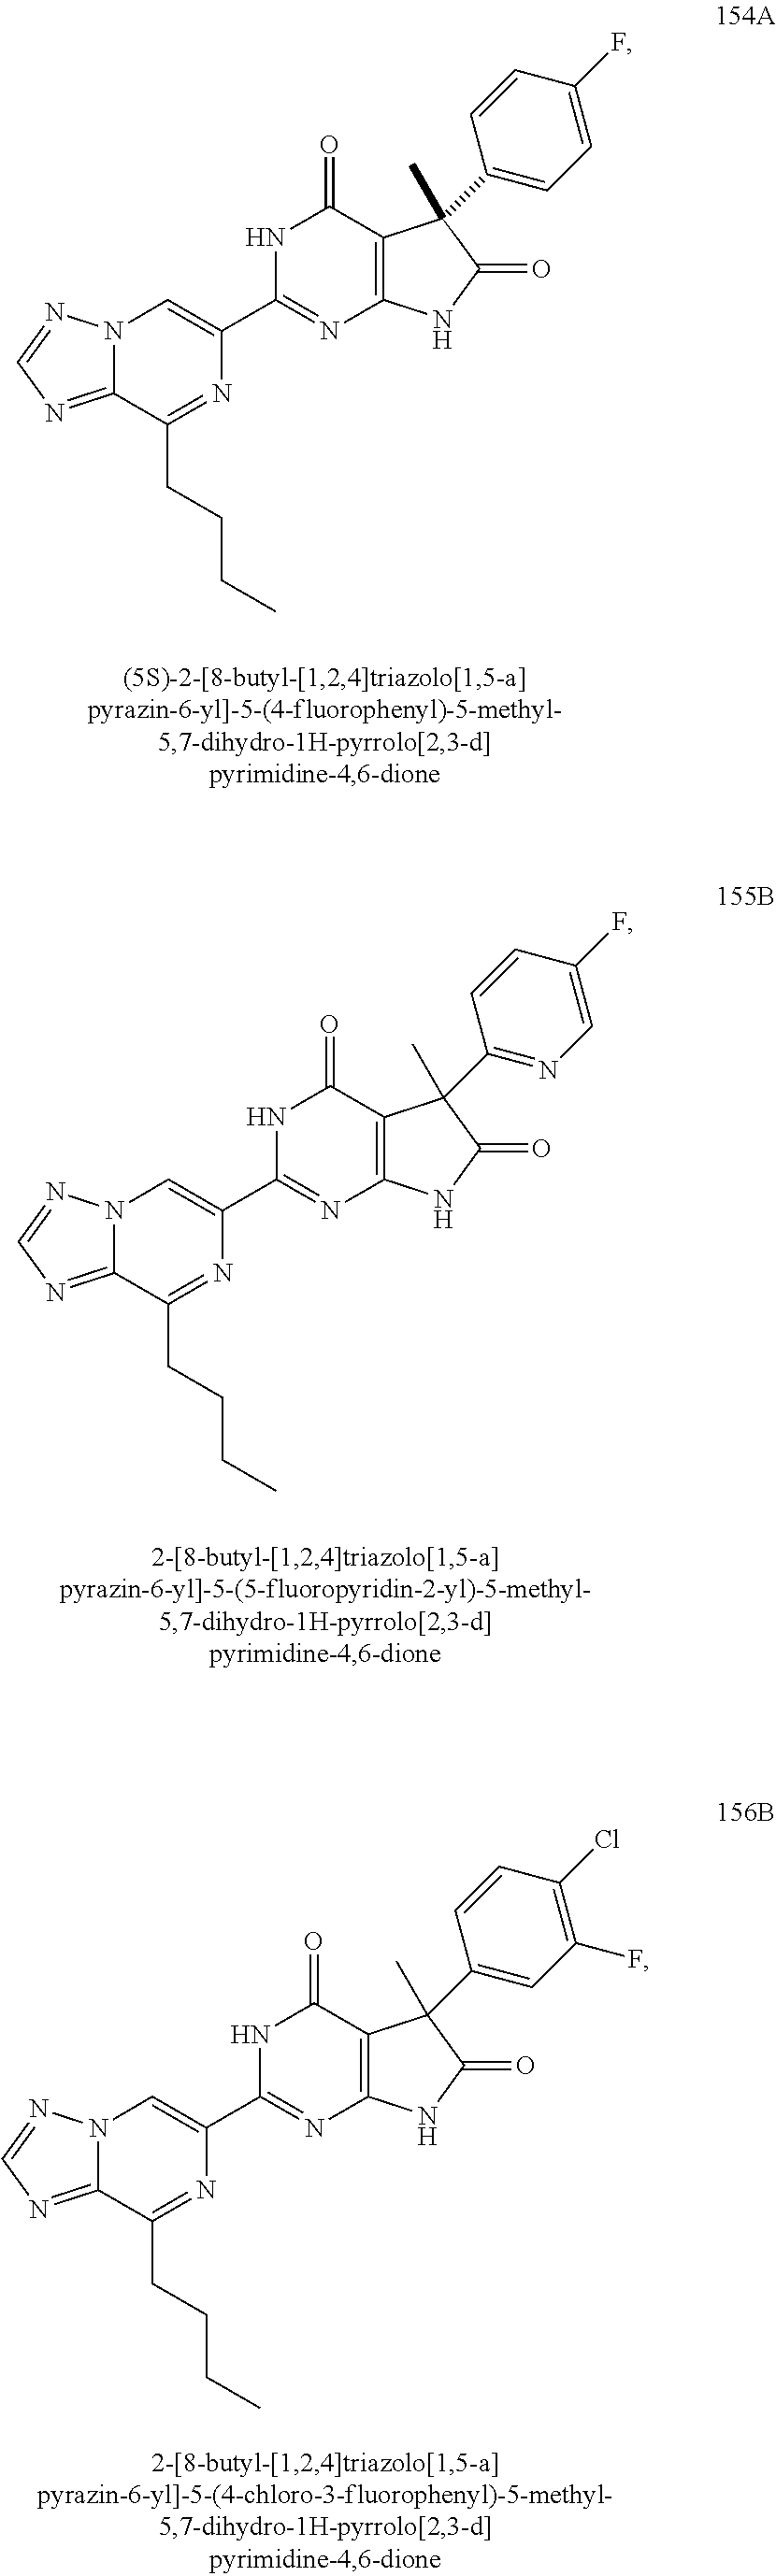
C12=NC=NN1C=C(C1=NC3=C(C(=O)N1)C(C1=CC=C(F)C=C1)(C)C(=O)N3)N=C2CCCC.C12=NC=NN1C=C(C1=NC3=C(C(=O)N1)C(C1=NC=C(F)C=C1)(C)C(=O)N3)N=C2CCCC.C12=NC=NN1C=C(C1=NC3=C(C(=O)N1)C(C1=CC(F)=C(Cl)C=C1)(C)C(=O)N3)N=C2CCCC
